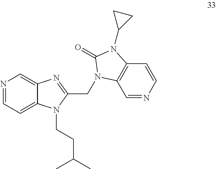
N1=CC=C2C(=C1)N=C(CN1C3=C(C=CN=C3)N(C3CC3)C1=O)N2CCC(C)C
